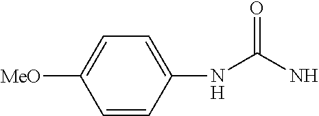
C1=CC(NC(N)=O)=CC=C1[MeO]
